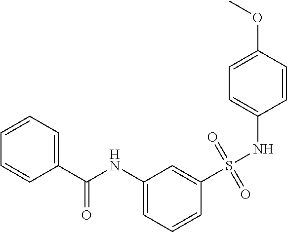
C1=CC=C(C(NC2=CC=CC(S(NC3=CC=C(OC)C=C3)(=O)=O)=C2)=O)C=C1
